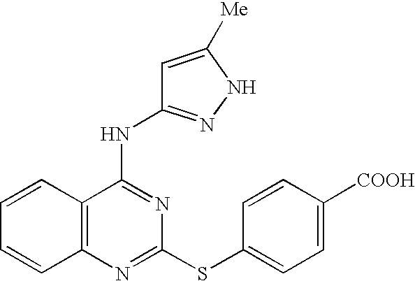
C1=CC2=C(C=C1)N=C(SC1=CC=C([COOH])C=C1)N=C2NC1=NNC([Me])=C1
